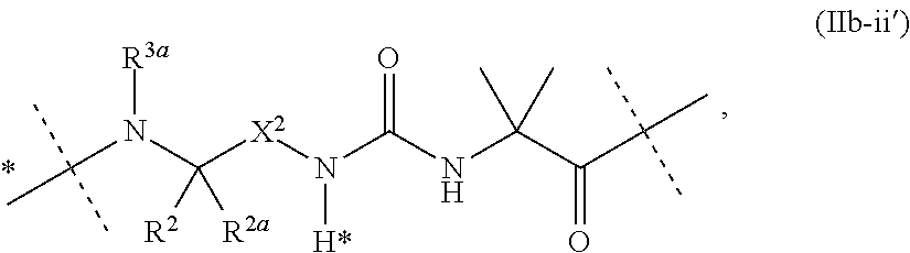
C(C(=O)C(C)(C)C)(NC(N([X2]C(N(C(C)(C)C)[R3a])([R2a])[R2])[H*])=O)(C)C
